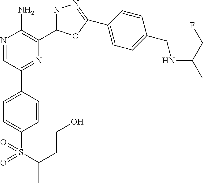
N1=CC(C2=CC=C(S(C(CCO)C)(=O)=O)C=C2)=NC(C2=NN=C(C3=CC=C(CNC(C)CF)C=C3)O2)=C1N
